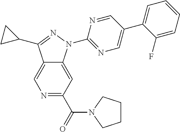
N1=C(C(=O)N2CCCC2)C=C2C(=C1)C(C1CC1)=NN2C1=NC=C(C2=CC=CC=C2F)C=N1
